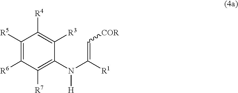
C1([R5])=C([R6])C([R7])=C(N(C(=C[COR])[R1])[H])C([R3])=C1[R4]
